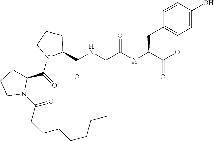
O=C(C1CCCN1C(=O)CCCCCCC)N1C(C(NCC(NC(C(O)=O)CC2=CC=C(O)C=C2)=O)=O)CCC1
